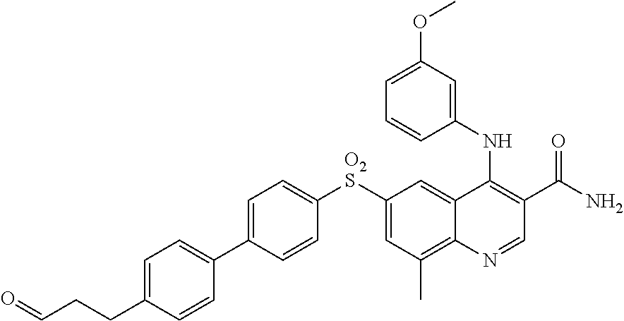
C1=C(C2=CC=C(CCC=O)C=C2)C=CC([O2S]C2=CC(C)=C3C(=C2)C(NC2=CC(OC)=CC=C2)=C(C(N)=O)C=N3)=C1
